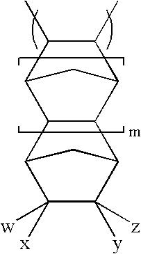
C1(C)C(C)C2CC1C1C2C2C([x])([w])C([y])([z])C1C2
